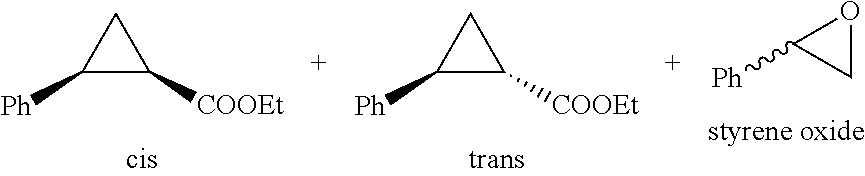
C1([Ph])C([COOEt])C1.C1([Ph])C([COOEt])C1.C1OC1[Ph]
